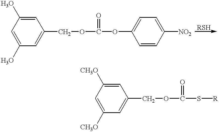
C1=C(O)C=C(COC(OC2=CC=C([NO2])C=C2)=O)C=C1O.C1([CH3O])=CC([CH3O])=CC(COC(S[R])=O)=C1
